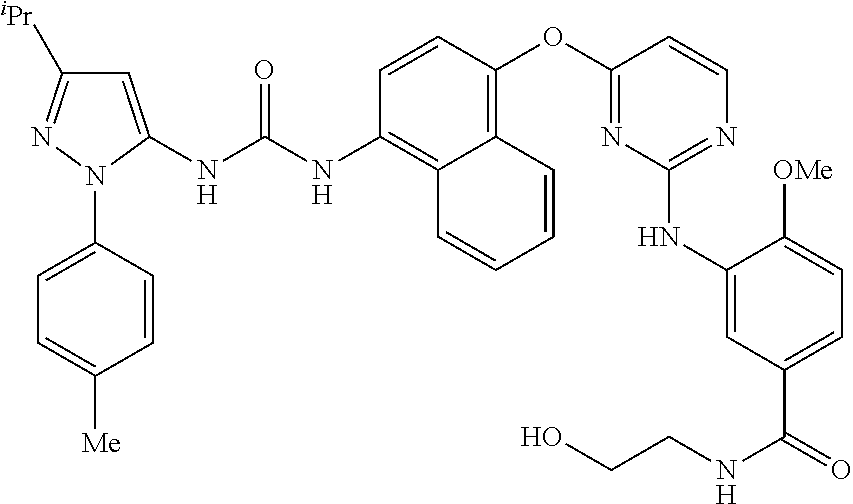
C1=CC(OC2=NC(NC3=CC(C(=O)NCCO)=CC=C3[OMe])=NC=C2)=C2C(=C1NC(NC1=CC([iPr])=NN1C1=CC=C([Me])C=C1)=O)C=CC=C2
